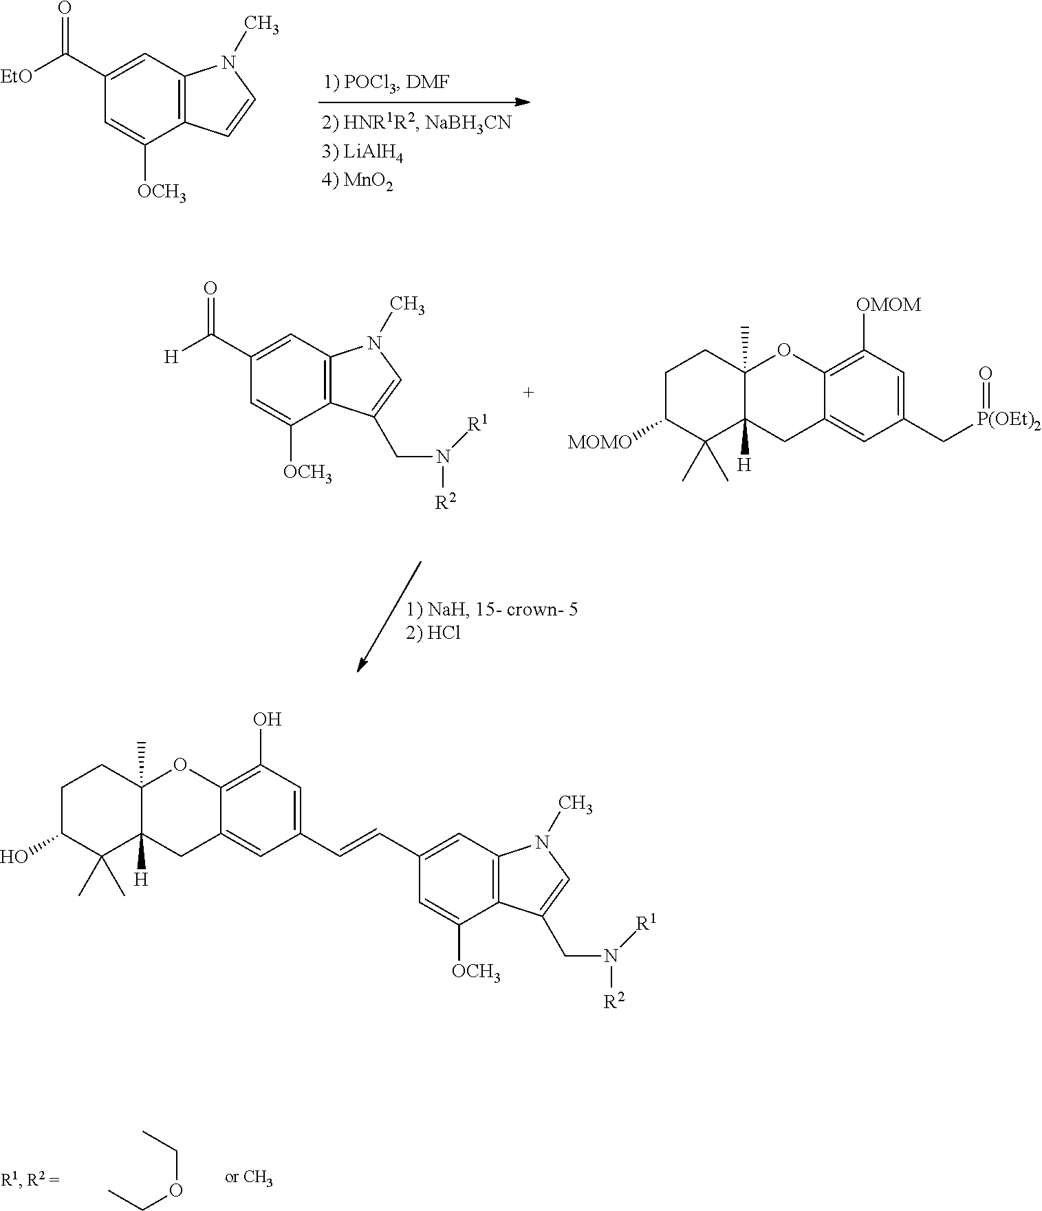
C1(C([EtO])=O)=CC2=C(C([OCH3])=C1)C=CN2C.C1(C([H])=O)=CC2=C(C([OCH3])=C1)C(CN([R1])[R2])=CN2C.C1C([MOMO])C(C)(C)C2([H])CC3=CC(C[P(OEt)2]=O)=CC([OMOM])=C3OC2(C)C1.C1C(O)C(C)(C)C2([H])CC3=CC(C=CC4=CC5=C(C([OCH3])=C4)C(CN([R2])[R1])=CN5C)=CC(O)=C3OC2(C)C1.C(OCC)C
